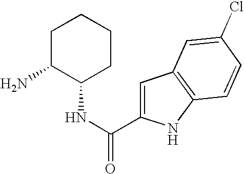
C1=C(C(NC2CCCCC2N)=O)NC2=C1C=C(Cl)C=C2
